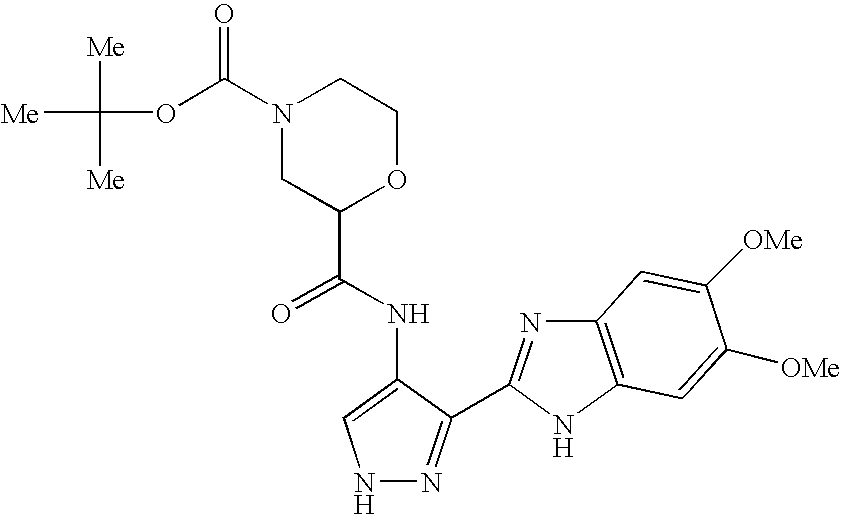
N1N=C(C2=NC3=C(N2)C=C([OMe])C([OMe])=C3)C(NC(C2OCCN(C(OC([Me])([Me])[Me])=O)C2)=O)=C1
